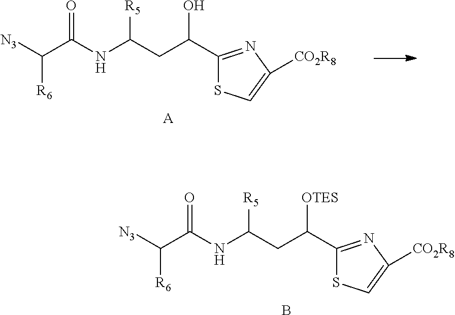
C1(C(CC(NC(C([N3])[R6])=O)[R5])[OTES])=NC([CO2R8])=CS1.B.C1(C(CC(NC(C([N3])[R6])=O)[R5])O)=NC([CO2R8])=CS1.[A]
